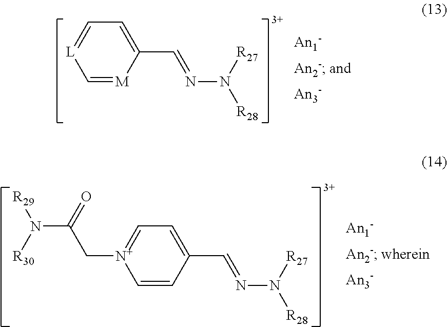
C1=[M]C(C=NN([R28])[R27])=CC=[L]1.C1=CC(C=NN([R28])[R27])=CC=[N+]1CC(N([R30])[R29])=O
